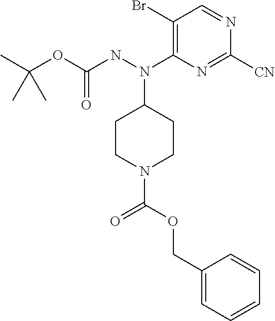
CC(OC(NN(C1=C(Br)C=NC([CN])=N1)C1CCN(C(=O)OCC2=CC=CC=C2)CC1)=O)(C)C
